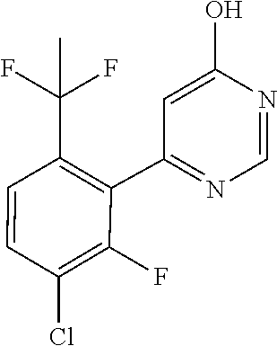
C1(C2=NC=NC(O)=C2)=C(C(F)(C)F)C=CC(Cl)=C1F
